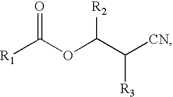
C(OC(C([CN])[R3])[R2])([R1])=O
